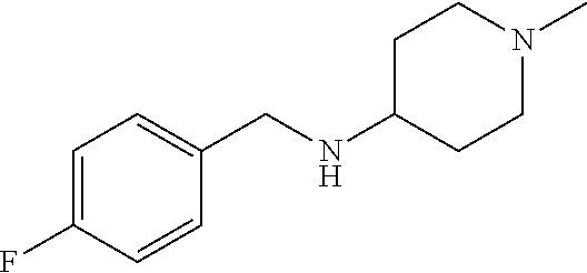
C1=C(F)C=CC(CNC2CCN(C)CC2)=C1
